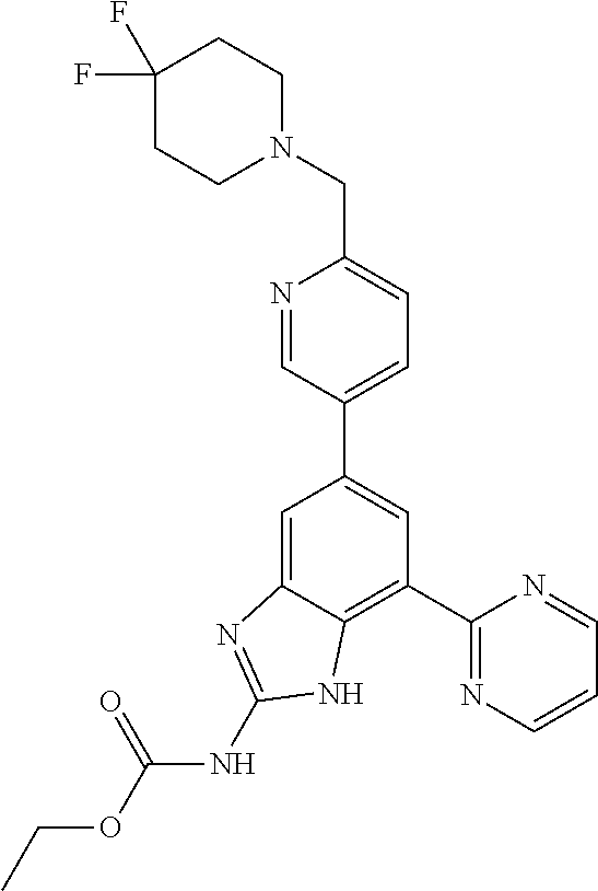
C1=C2C(=C(C3=NC=CC=N3)C=C1C1=CC=C(CN3CCC(F)(F)CC3)N=C1)NC(NC(OCC)=O)=N2
